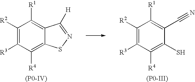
C1([R2])=C([R3])C([R4])=C(S)C(C#N)=C1[R1].[(P0-III)].C1([R2])=C([R3])C([R4])=C2C(=C1[R1])C([H])=NS2.[(P0-IV)]
